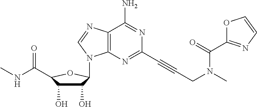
C12=C(N=C(C#CCN(C)C(C3=NC=CO3)=O)N=C1N)N(C1C(O)C(O)C(C(=O)NC)O1)C=N2
